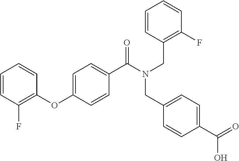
C1(OC2=CC=C(C(N(CC3=C(F)C=CC=C3)CC3=CC=C(C(=O)O)C=C3)=O)C=C2)=C(F)C=CC=C1
